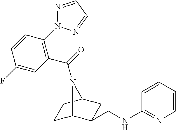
C1C2C(CNC3=NC=CC=C3)CC(C1)N2C(=O)C1=C(N2N=CC=N2)C=CC(F)=C1
